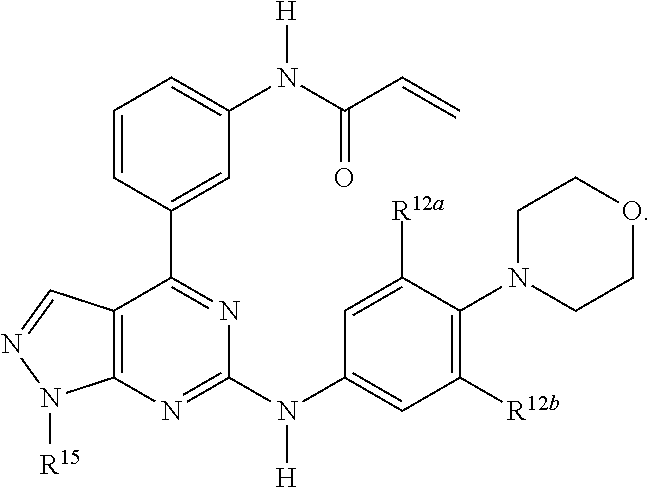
C1=C(N([H])C2=NC3=C(C=NN3[R15])C(C3=CC(N(C(C=C)=O)[H])=CC=C3)=N2)C=C([R12a])C(N2CCOCC2)=C1[R12b]
